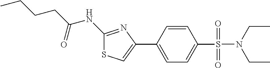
C1(NC(CCCC)=O)=NC(C2=CC=C(S(=O)(=O)N(CC)CC)C=C2)=CS1
